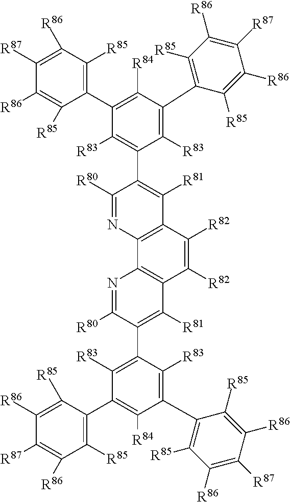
C1([R85])=C(C2=C([R84])C(C3=C([R85])C([R86])=C([R87])C([R86])=C3[R85])=C([R83])C(C3=C([R81])C4=C(N=C3[R80])C3=C(C([R82])=C4[R82])C([R81])=C(C4=C([R83])C(C5=C([R85])C([R86])=C([R87])C([R86])=C5[R85])=C([R84])C(C5=C([R85])C([R86])=C([R87])C([R86])=C5[R85])=C4[R83])C([R80])=N3)=C2[R83])C([R85])=C([R86])C([R87])=C1[R86]
